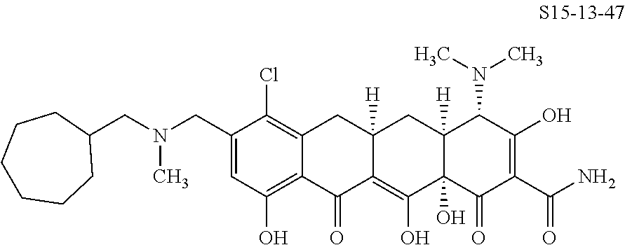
C12=C(Cl)C(CN(CC3CCCCCC3)C)=CC(O)=C1C(=O)C1=C(O)C3(O)C([H])(CC1([H])C2)C(N(C)C)C(O)=C(C(N)=O)C3=O
